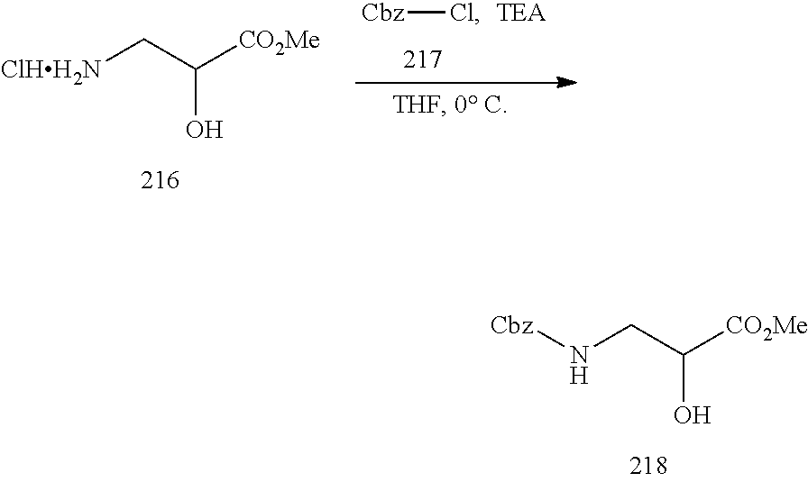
N(CC([CO2Me])O)[Cbz].[ClHH2N]CC([CO2Me])O.[Cbz]Cl
